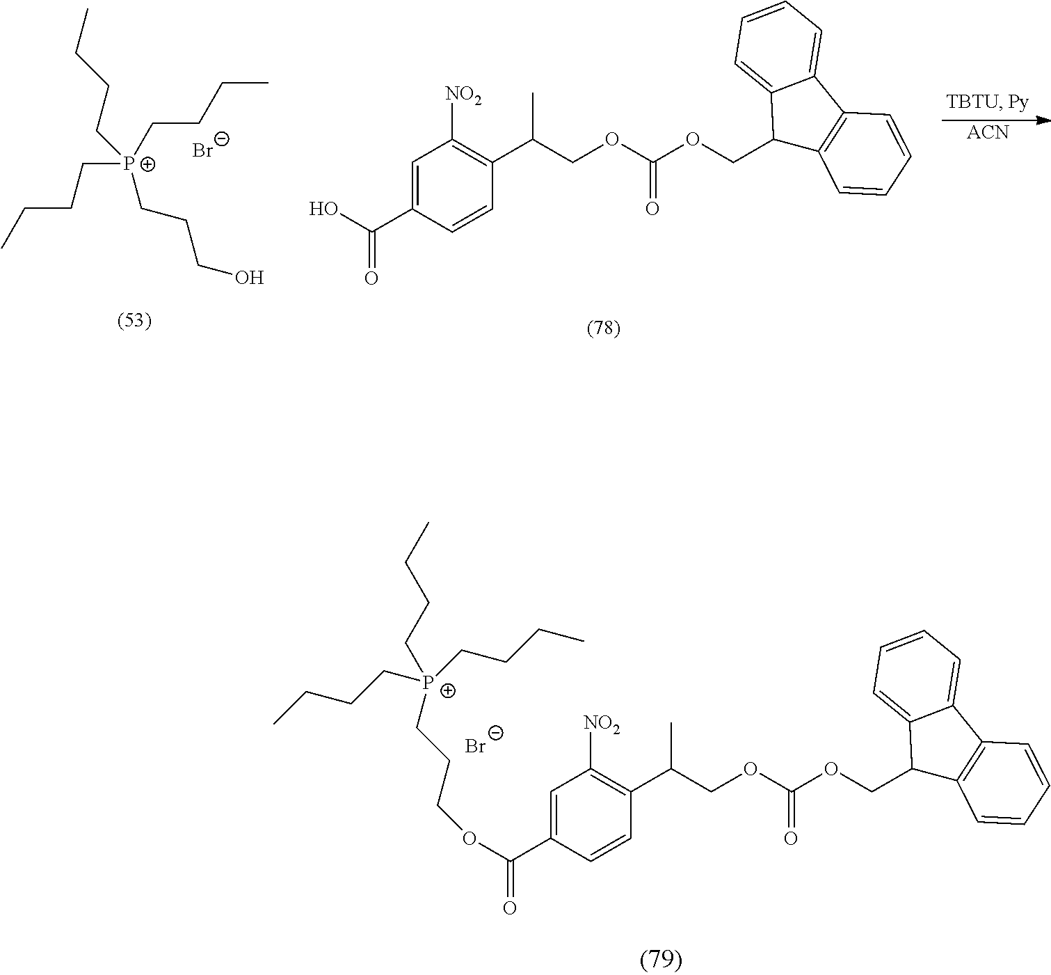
C1=C(C(=O)OCCC[P+](CCCC)(CCCC)CCCC)C=CC(C(COC(OCC2C3=C(C4=CC=CC=C24)C=CC=C3)=O)C)=C1[NO2].[Br-].C1=C(C(O)=O)C=CC(C(COC(OCC2C3=C(C4=CC=CC=C24)C=CC=C3)=O)C)=C1[NO2].[ACN].[Br-].C([P+](CCCC)(CCCC)CCCO)CCC
